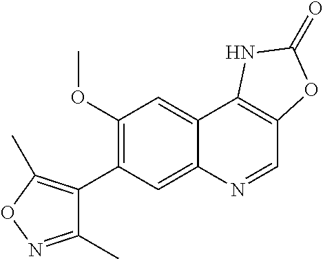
C1(C2=C(OC)C=C3C(=C2)N=CC2=C3NC(=O)O2)=C(C)ON=C1C
